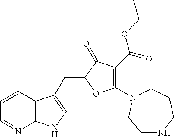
C12=C(C=CC=N1)C(C=C1OC(N3CCCNCC3)=C(C(OCC)=O)C1=O)=CN2
